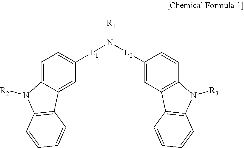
[L1](N([L2]C1=CC2=C(C=C1)N([R3])C1=C2C=CC=C1)[R1])C1=CC=C2C(=C1)C1=C(N2[R2])C=CC=C1
